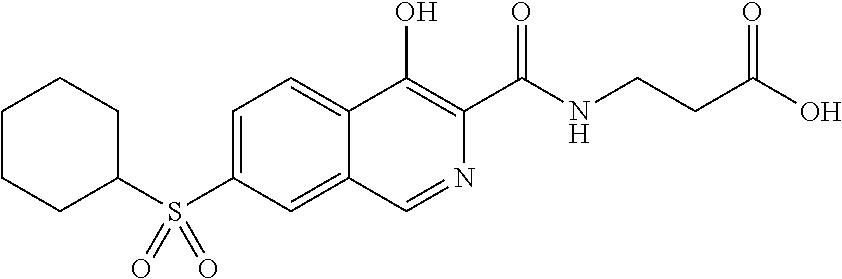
C1CCC(S(C2=CC=C3C(=C2)C=NC(C(NCCC(O)=O)=O)=C3O)(=O)=O)CC1
